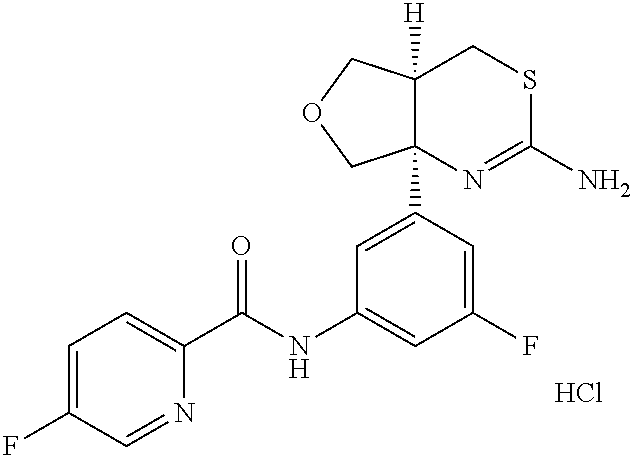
C12([H])C(C3=CC(NC(C4=CC=C(F)C=N4)=O)=CC(F)=C3)(N=C(N)SC1)COC2.Cl
